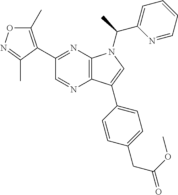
C12=C(N=C(C3=C(C)ON=C3C)C=N1)N(C(C1=CC=CC=N1)C)C=C2C1=CC=C(CC(=O)OC)C=C1
